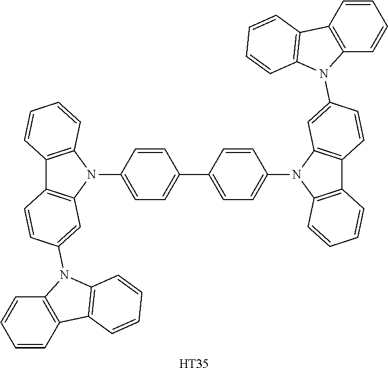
C12=C(N(C3=CC=C(C4=CC=C(N5C6=C(C7=C5C=C(N5C8=C(C9=C5C=CC=C9)C=CC=C8)C=C7)C=CC=C6)C=C4)C=C3)C3=C1C=CC(N1C4=C(C5=C1C=CC=C5)C=CC=C4)=C3)C=CC=C2.[HT35]
